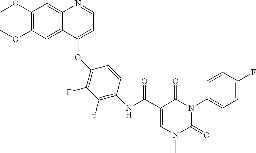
C1(OC)=C(OC)C=C2C(=C1)N=CC=C2OC1=C(F)C(F)=C(NC(C2=CN(C)C(=O)N(C3=CC=C(F)C=C3)C2=O)=O)C=C1
